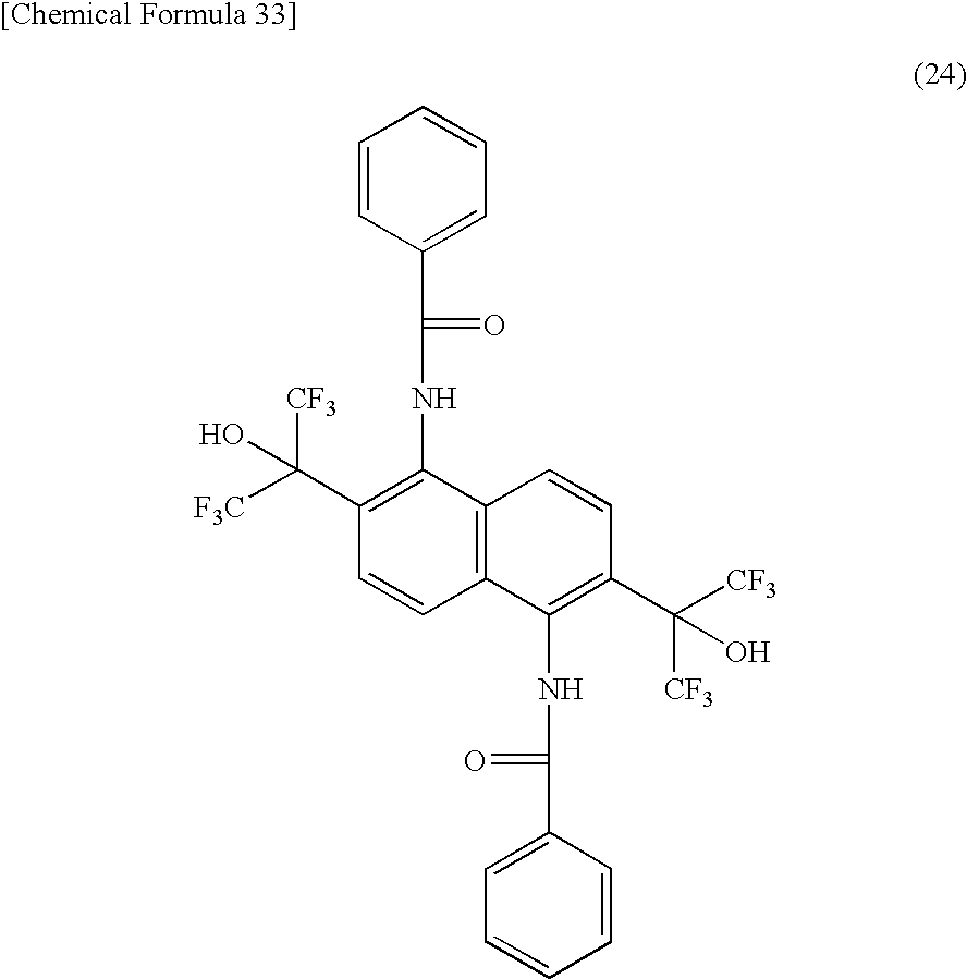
C1(NC(=O)C2=CC=CC=C2)=C(C([CF3])(O)[F3C])C=CC2=C1C=CC(C(O)([CF3])[CF3])=C2NC(=O)C1=CC=CC=C1
